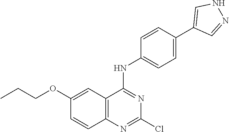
C12=C(N=C(Cl)N=C1NC1=CC=C(C3=CNN=C3)C=C1)C=CC(OCCC)=C2
